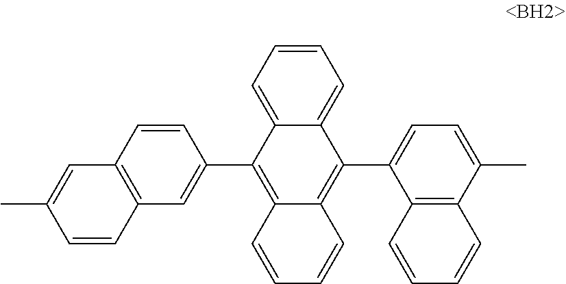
C1=CC=C2C(=C1)C(C1=CC=C(C)C3=C1C=CC=C3)=C1C(=C2C2=CC3=C(C=C2)C=C(C)C=C3)C=CC=C1
